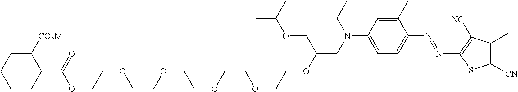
C1(C)=CC(N(CC(OCCOCCOCCOCCOCCOC(C2C([CO2M])CCCC2)=O)COC(C)C)CC)=CC=C1N=NC1=C([NC])C(C)=C([CN])S1
